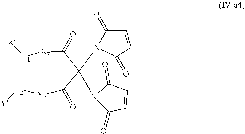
[X][L1][X7]C(C(C([Y7][L2][Y])=O)(N1C(=O)C=CC1=O)N1C(=O)C=CC1=O)=O
